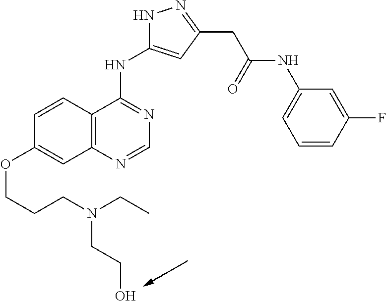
N1C(NC2=NC=NC3=C2C=CC(OCCCN(CC)CCO)=C3)=CC(CC(NC2=CC=CC(F)=C2)=O)=N1
